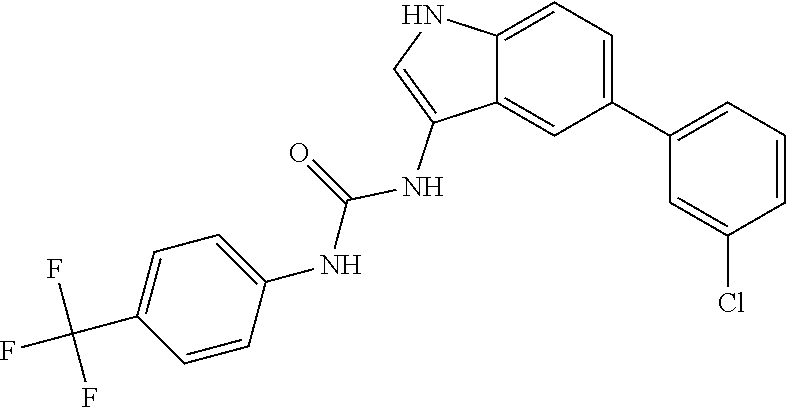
N(C1=CC=C(C(F)(F)F)C=C1)C(=O)NC1=CNC2=CC=C(C3=CC=CC(Cl)=C3)C=C12
